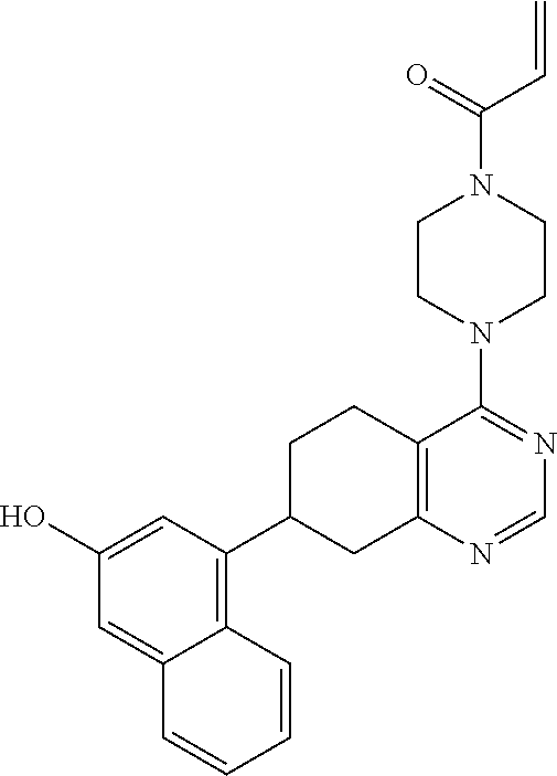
C12=C(C3CC4=C(CC3)C(N3CCN(C(=O)C=C)CC3)=NC=N4)C=C(O)C=C1C=CC=C2
